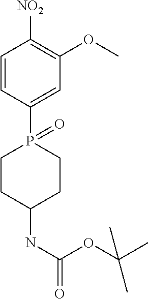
C1=CC(P2(=O)CCC(NC(OC(C)(C)C)=O)CC2)=CC(OC)=C1[NO2]
